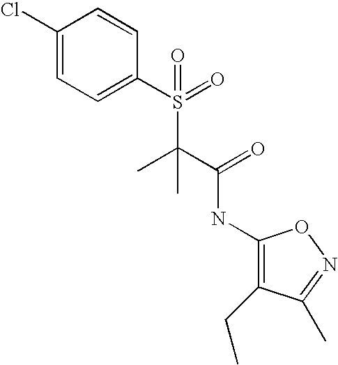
C1(Cl)=CC=C(S(=O)(C(C(=O)NC2=C(CC)C(C)=NO2)(C)C)=O)C=C1
